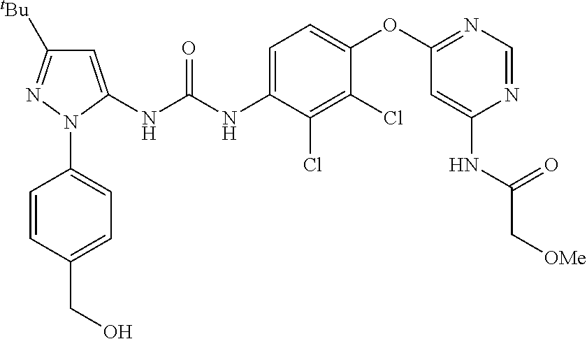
C1=C(NC(NC2=CC=C(OC3=NC=NC(NC(C[OMe])=O)=C3)C(Cl)=C2Cl)=O)N(C2=CC=C(CO)C=C2)N=C1[tBu]
